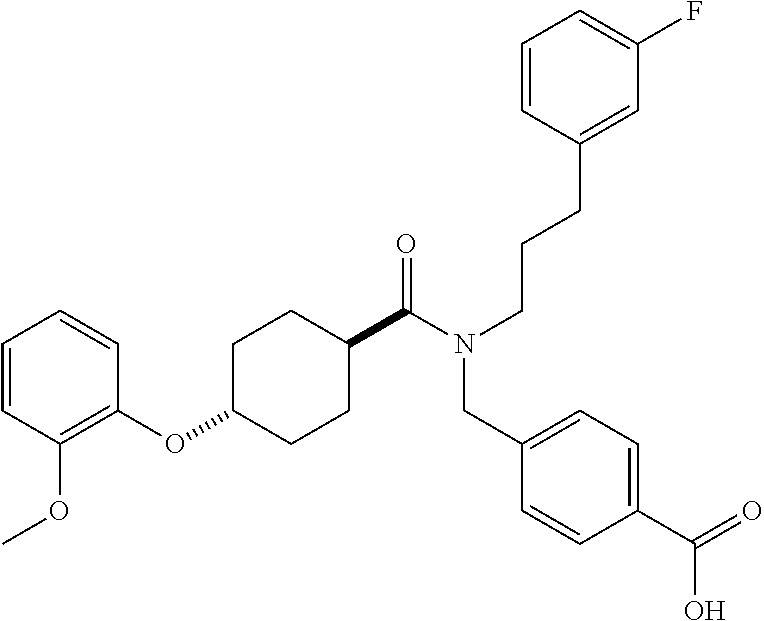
C1(OC2CCC(C(N(CCCC3=CC(F)=CC=C3)CC3=CC=C(C(=O)O)C=C3)=O)CC2)=C(OC)C=CC=C1
